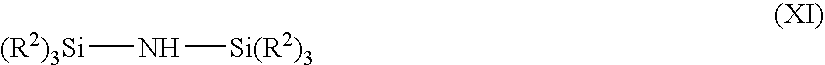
[(R2)3Si]N[Si(R2)3]
